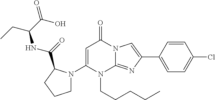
C1=C(N2CCCC2C(NC(CC)C(O)=O)=O)N(CCCCC)C2=NC(C3=CC=C(Cl)C=C3)=CN2C1=O
